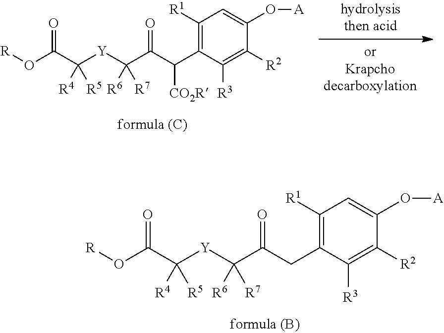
C1([R1])=C(C(C(C([Y]C(C(O[R])=O)([R4])[R5])([R6])[R7])=O)[CO2R])C([R3])=C([R2])C(O[A])=C1.C1([R1])=C(CC(C([Y]C(C(O[R])=O)([R4])[R5])([R6])[R7])=O)C([R3])=C([R2])C(O[A])=C1
